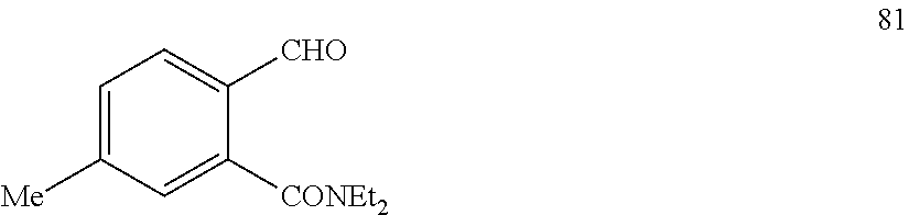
C1=C([Me])C=C([CONEt2])C([CHO])=C1
